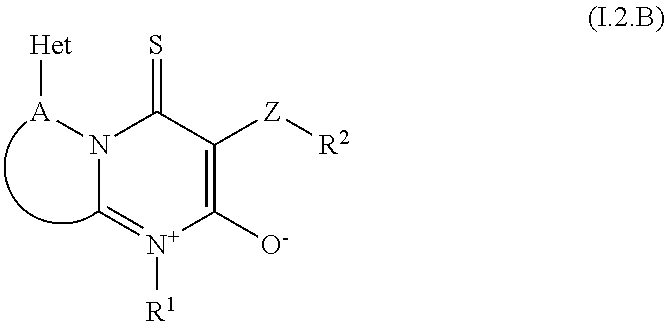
N1([A][Het])C=[N+]([R1])C([O-])=C([Z][R2])C1=S
